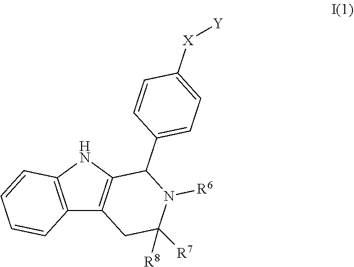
C12=C(NC3=C1CC([R7])([R8])N([R6])C3C1=CC=C([X][Y])C=C1)C=CC=C2
